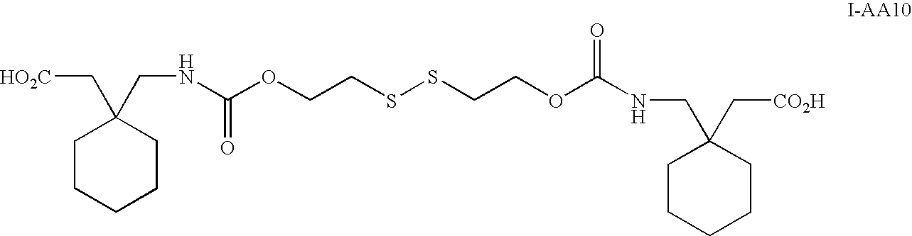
C1CCCCC1(C[HO2C])CNC(OCCSSCCOC(NCC1(C[CO2H])CCCCC1)=O)=O
